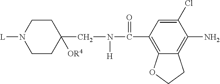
C12=C(C(N(CC3([OR4])CCN([L])CC3)[H])=O)C=C(Cl)C(N)=C1CCO2
